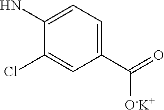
C1(C(=O)[O-K+])=CC=C(N)C(Cl)=C1
